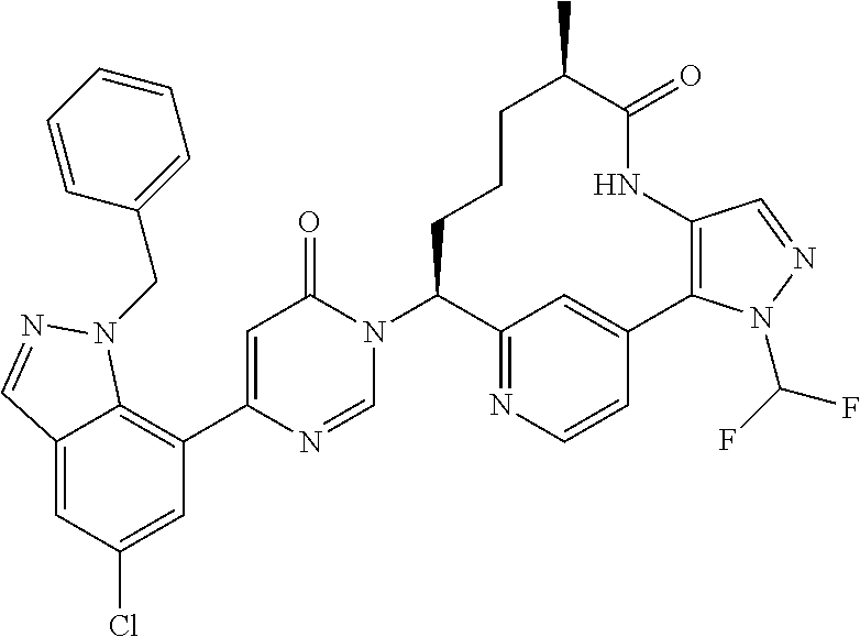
C12=C(C3=CC(=O)N(C4C5=NC=CC(=C5)C5=C(NC(=O)C(C)CCC4)C=NN5C(F)F)C=N3)C=C(Cl)C=C1C=NN2CC1=CC=CC=C1
